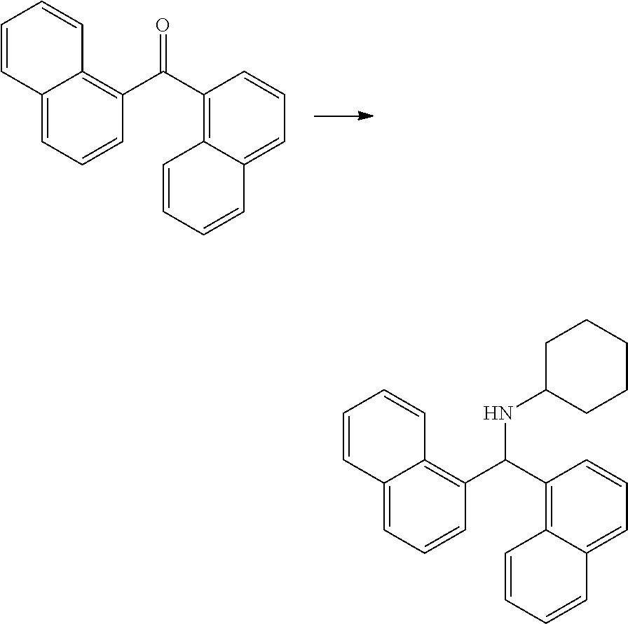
O=C(C1=C2C(=CC=C1)C=CC=C2)C1=C2C(=CC=C1)C=CC=C2.N(C(C1=C2C(=CC=C1)C=CC=C2)C1=C2C(=CC=C1)C=CC=C2)C1CCCCC1
